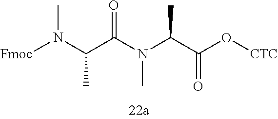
[Fmoc]N(C(C(N(C(C(O[CTC])=O)C)C)=O)C)C
